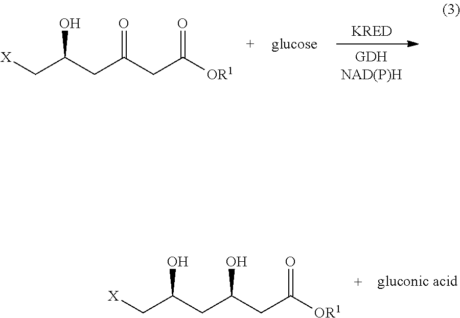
[X]CC(CC(CC([OR1])=O)O)O.[X]CC(CC(CC([OR1])=O)=O)O
